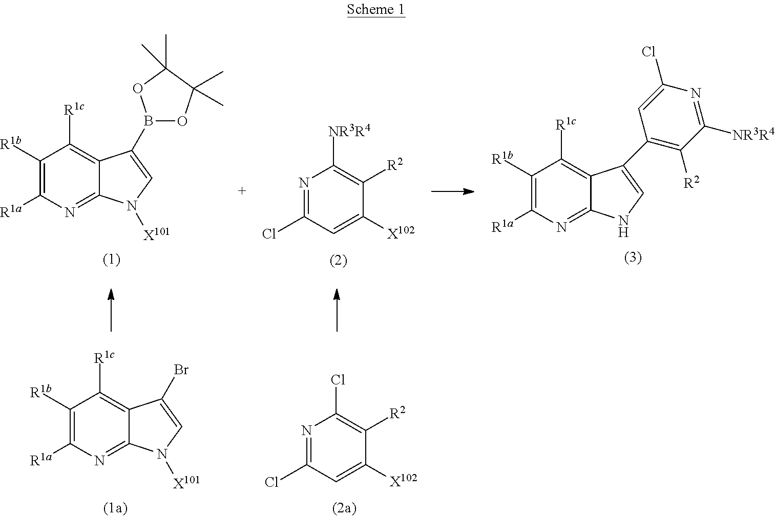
C1([R1b])=C([R1a])N=C2C(=C1[R1c])C(B1OC(C)(C)C(C)(C)O1)=CN2[X101].N1=C(Cl)C=C([X102])C([R2])=C1[NR3R4].C1([R1b])=C([R1a])N=C2C(=C1[R1c])C(C1=C([R2])C([NR3R4])=NC(Cl)=C1)=CN2.N1=C(Cl)C=C([X102])C([R2])=C1Cl.C1([R1b])=C([R1a])N=C2C(=C1[R1c])C(Br)=CN2[X101]
